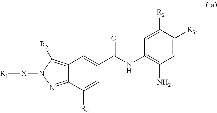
C1=C([R3])C([R2])=CC(NC(C2=CC3=C([R5])N([X][R1])N=C3C([R4])=C2)=O)=C1N
